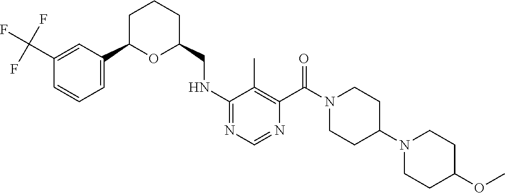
C1=C(C2OC(CNC3=NC=NC(C(=O)N4CCC(N5CCC(OC)CC5)CC4)=C3C)CCC2)C=C(C(F)(F)F)C=C1
